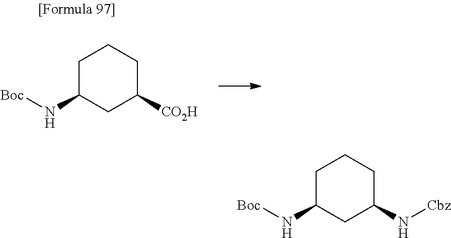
C1C(N[Boc])CC([CO2H])CC1.C1C(N[Boc])CC(N[Cbz])CC1
